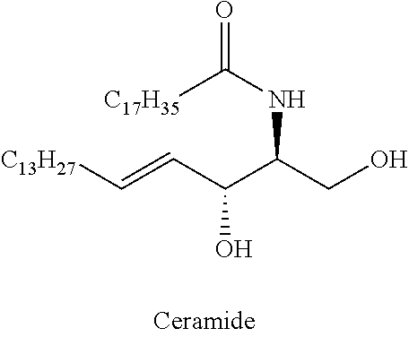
[C13H27]C=CC(C(CO)NC(=O)[C17H35])O
